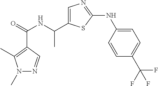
C1=C(C(NC(=O)C2=C(C)N(C)N=C2)C)SC(NC2=CC=C(C(F)(F)F)C=C2)=N1
